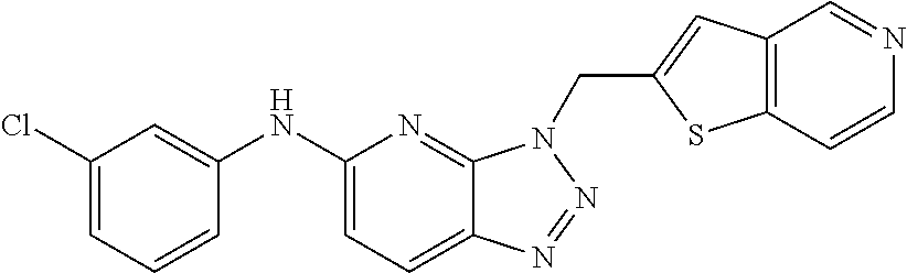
C1(NC2=CC(Cl)=CC=C2)=CC=C2C(=N1)N(CC1=CC3=C(S1)C=CN=C3)N=N2
